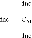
[fnc][C51]([fnc])[fnc]
